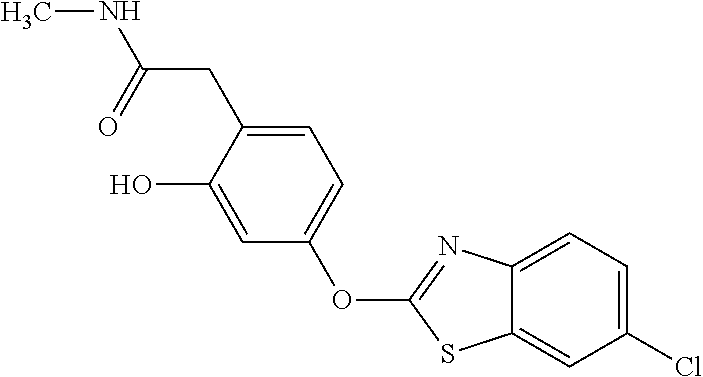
C12=CC(Cl)=CC=C1N=C(OC1=CC=C(CC(NC)=O)C(O)=C1)S2
